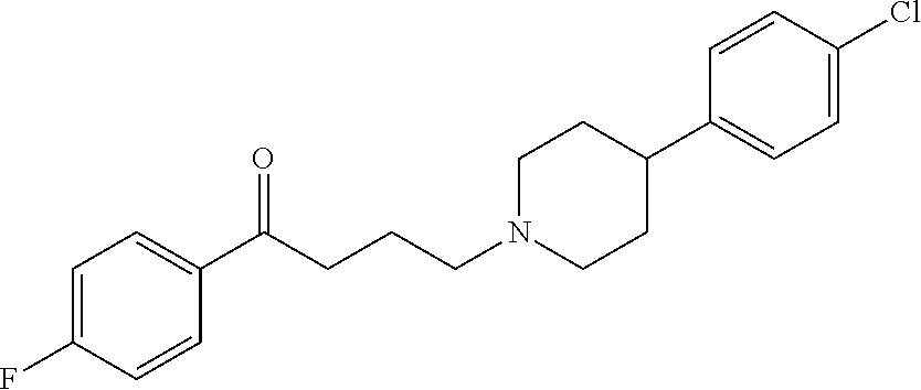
C1=C(F)C=CC(C(CCCN2CCC(C3=CC=C(Cl)C=C3)CC2)=O)=C1
